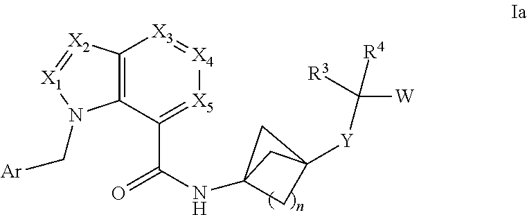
C12=C(C(C(=O)NC34CC([Y]C([W])([R4])[R3])(C3)C4)=[X5][X4]=[X3]1)N(C[Ar])[X1]=[X2]2
